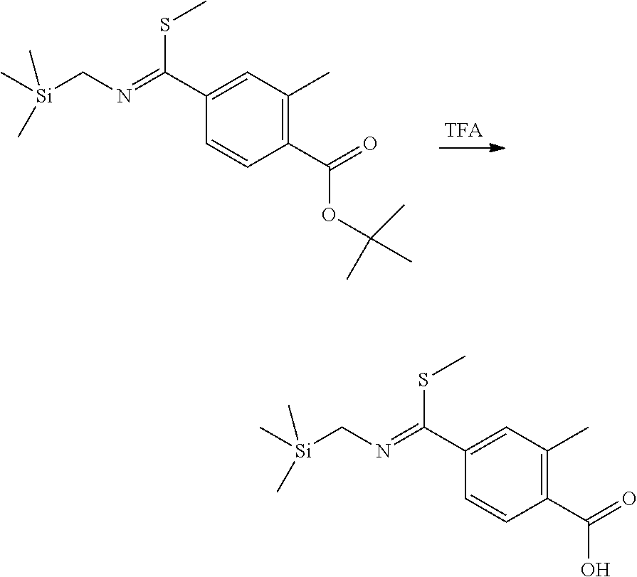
C1(C(=NC[Si](C)(C)C)SC)=CC(C)=C(C(=O)OC(C)(C)C)C=C1.C1(C(=NC[Si](C)(C)C)SC)=CC(C)=C(C(=O)O)C=C1
